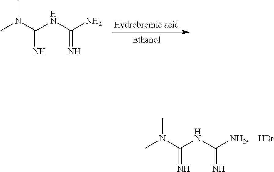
CN(C(NC(N)=N)=N)C.[Hydrobromic acid].CN(C(NC(N)=N)=N)C.Br
